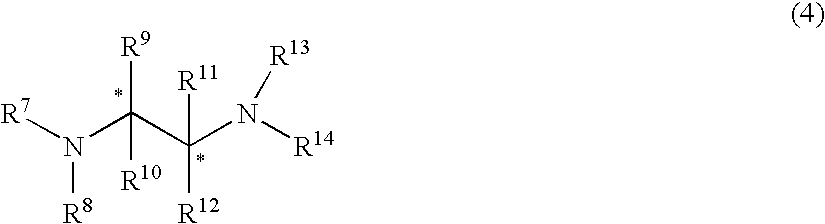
[R7]N(C(C(N([R14])[R13])([R12])[R11])([R10])[R9])[R8]
